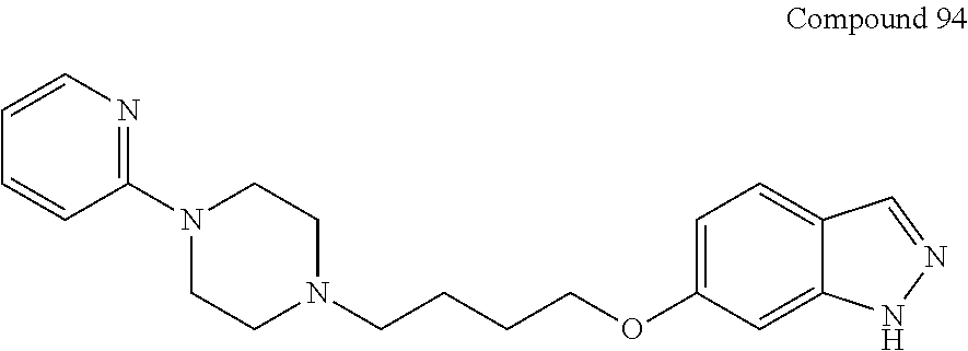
C1=C(OCCCCN2CCN(C3=NC=CC=C3)CC2)C=C2C(=C1)C=NN2
